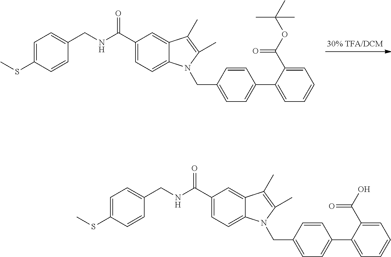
C1(C(=O)NCC2=CC=C(SC)C=C2)=CC=C2C(=C1)C(C)=C(C)N2CC1=CC=C(C2=CC=CC=C2C(OC(C)(C)C)=O)C=C1.C1(C(=O)NCC2=CC=C(SC)C=C2)=CC=C2C(=C1)C(C)=C(C)N2CC1=CC=C(C2=CC=CC=C2C(O)=O)C=C1
